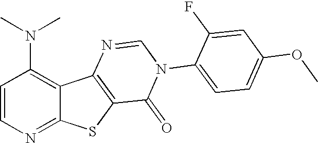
N(C1=C2C(=NC=C1)SC1=C2N=CN(C2=CC=C(OC)C=C2F)C1=O)(C)C
